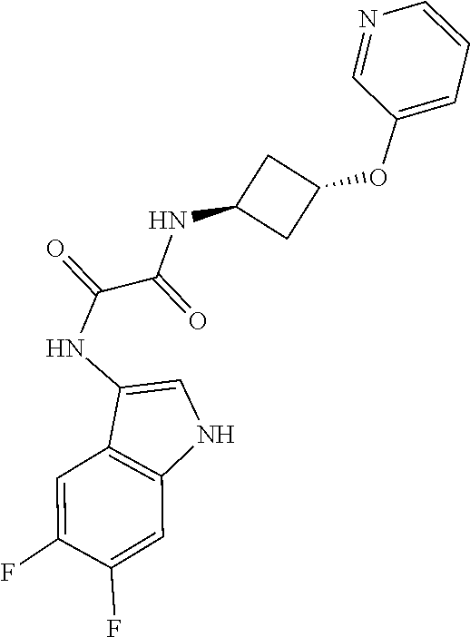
C1=NC=CC=C1OC1CC(NC(C(NC2=CNC3=C2C=C(F)C(F)=C3)=O)=O)C1
